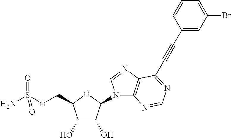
C1(O)C(O)C(N2C3=C(N=C2)C(C#CC2=CC(Br)=CC=C2)=NC=N3)OC1COS(N)(=O)=O
